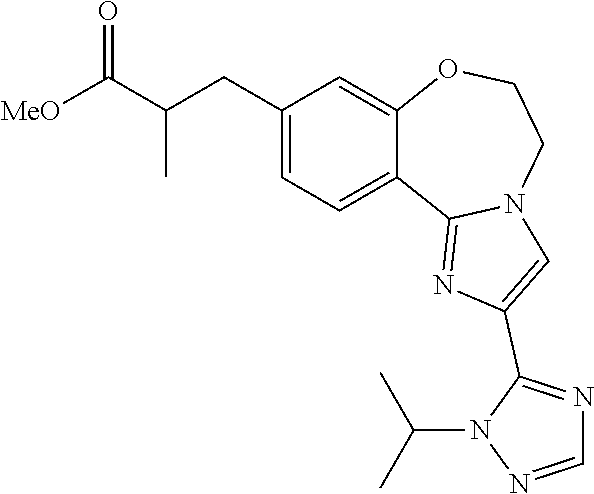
C1=C(CC(C([MeO])=O)C)C=C2C(=C1)C1=NC(C3=NC=NN3C(C)C)=CN1CCO2
